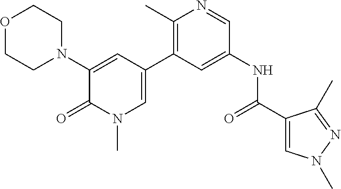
O1CCN(C2=CC(C3=C(C)N=CC(NC(C4=CN(C)N=C4C)=O)=C3)=CN(C)C2=O)CC1
